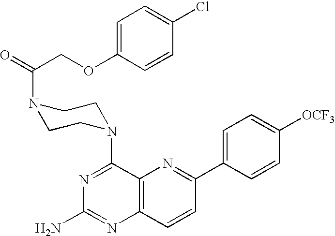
C12=C(C=CC(C3=CC=C([OCF3])C=C3)=N1)N=C(N)N=C2N1CCN(C(=O)COC2=CC=C(Cl)C=C2)CC1
